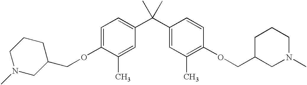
C1=C(OCC2CN(C)CCC2)C(C)=CC(C(C2=CC(C)=C(OCC3CN(C)CCC3)C=C2)(C)C)=C1
